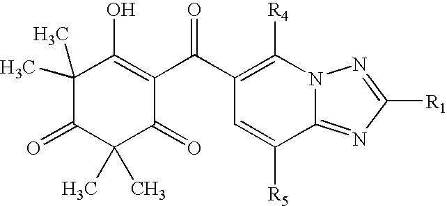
C1(C)(C)C(=O)C(C)(C)C(=O)C(C(C2=C([R4])N3C(=NC([R1])=N3)C([R5])=C2)=O)=C1O
